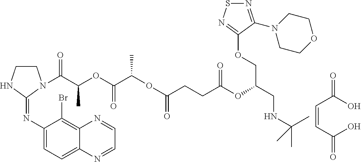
C1CNC(=NC2=CC=C3C(=C2Br)N=CC=N3)N1C(C(OC(C(OC(CCC(OC(COC1=NSN=C1N1CCOCC1)CNC(C)(C)C)=O)=O)C)=O)C)=O.C(=CC(O)=O)C(O)=O
